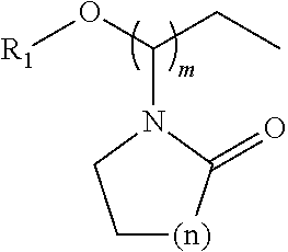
[R1]OC(CC)N1C(=O)[(n)]CC1
